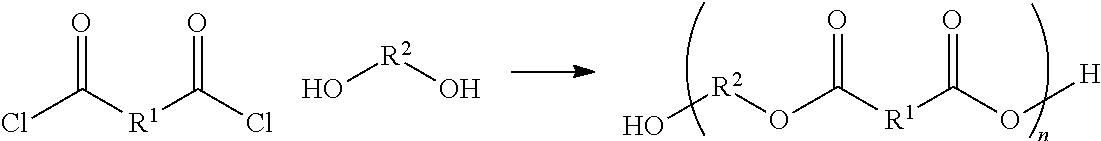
[R1](C(O[H])=O)C(O[R2]O)=O.C([R1]C(Cl)=O)(Cl)=O.O[R2]O
